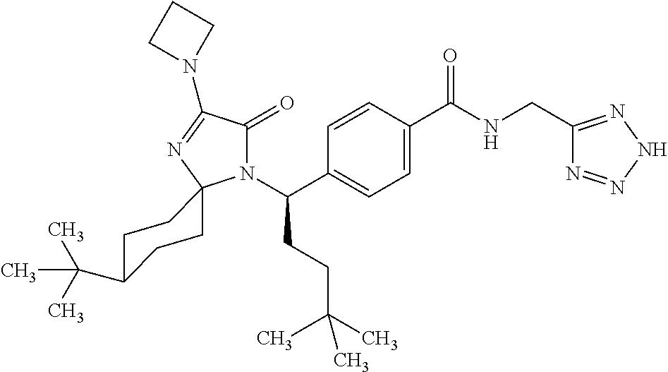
N1(C(CCC(C)(C)C)C2=CC=C(C(=O)NCC3=NNN=N3)C=C2)C(=O)C(N2CCC2)=NC12CCC(C(C)(C)C)CC2
